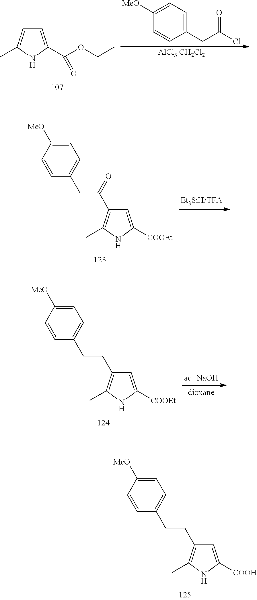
C1=C([MeO])C=CC(CCC2=C(C)NC([COOH])=C2)=C1.C1=C([MeO])C=CC(CC(=O)C2=C(C)NC([COOEt])=C2)=C1.C1=C([MeO])C=CC(CCC2=C(C)NC([COOEt])=C2)=C1.C1=C(C(OCC)=O)NC(C)=C1.C1([MeO])=CC=C(CC(Cl)=O)C=C1.[AlCl3 CH2Cl2]
